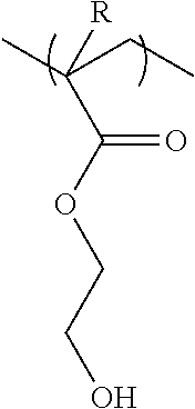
C(C(OCCO)=O)(C)(CC)[R]
